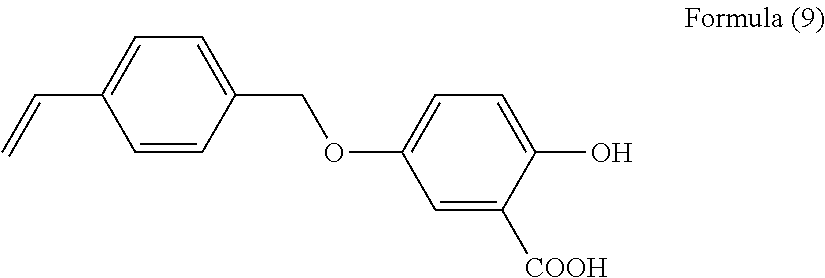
C1(OCC2=CC=C(C=C)C=C2)=CC=C(O)C([COOH])=C1
